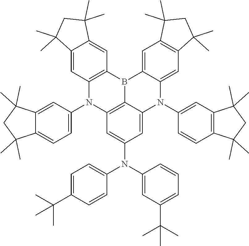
C1=C2C(C)(C)CC(C)(C)C2=CC2=C1N(C1=CC=C3C(C)(C)CC(C)(C)C3=C1)C1=C3C(=CC(N(C4=CC=C(C(C)(C)C)C=C4)C4=CC(C(C)(C)C)=CC=C4)=C1)N(C1=CC4=C(C=C1)C(C)(C)CC4(C)C)C1=CC4=C(C=C1B23)C(C)(C)CC4(C)C
